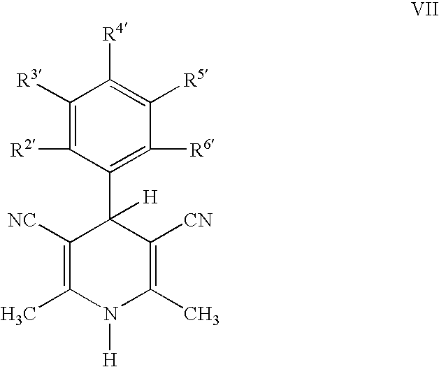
C1([R3])=C([R2])C(C2([H])C([NC])=C(C)N([H])C(C)=C2[CN])=C([R6])C([R5])=C1[R4]
